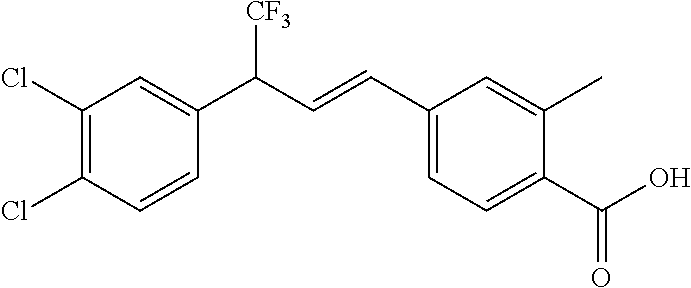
C1(Cl)=C(Cl)C=CC(C(C=CC2=CC=C(C(=O)O)C(C)=C2)[CF3])=C1
